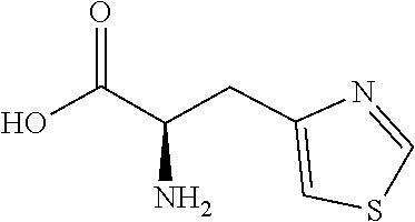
N1=CSC=C1CC(N)C(O)=O
